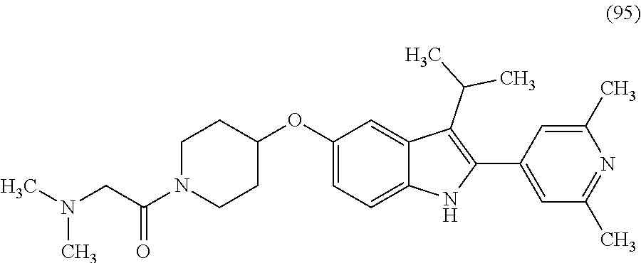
C1(OC2CCN(C(CN(C)C)=O)CC2)=CC=C2C(=C1)C(C(C)C)=C(C1=CC(C)=NC(C)=C1)N2
